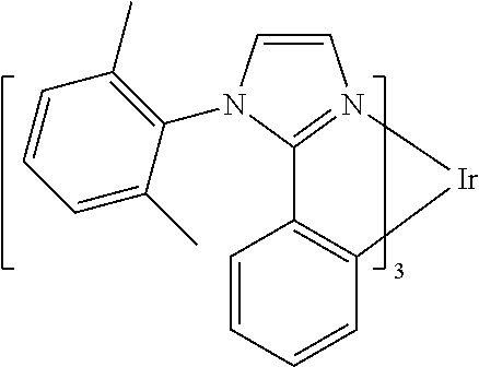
C1=CC=C(C)C(N2C=CN3=C2C2=C(C=CC=C2)[Ir]3)=C1C
